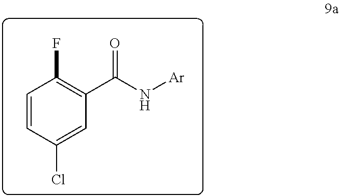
C1=CC(Cl)=CC(C(N[Ar])=O)=C1F
